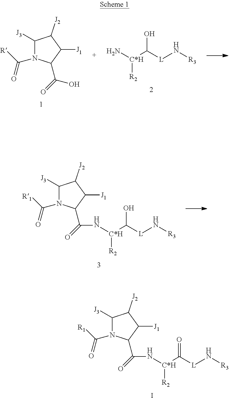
C1([J3])N(C([R1])=O)C(C(=O)N[C*H]([R2])C(=O)[L]N[R3])C([J1])C1[J2].I.C1([J3])N(C([R1])=O)C(C(=O)N[C*H]([R2])C(O)[L]N[R3])C([J1])C1[J2].C1([J3])N(C([R])=O)C(C(=O)O)C([J1])C1[J2].N[C*H]([R2])C(O)[L]N[R3]
